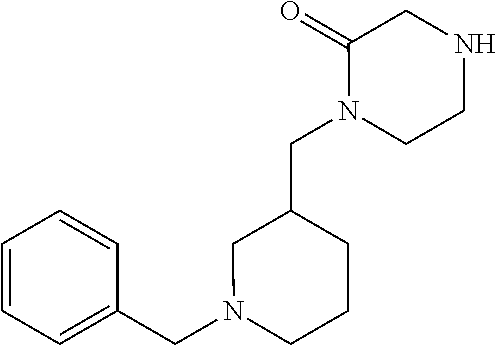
C1=CC=C(CN2CCCC(CN3CCNCC3=O)C2)C=C1
